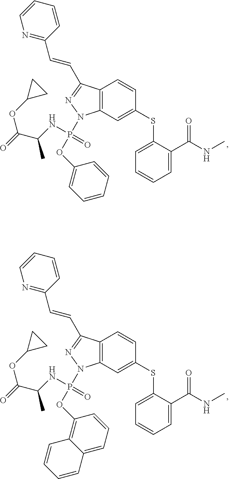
C12=C(C=C(SC3=CC=CC=C3C(NC)=O)C=C1)N(P(=O)(NC(C(=O)OC1CC1)C)OC1=C3C(=CC=C1)C=CC=C3)N=C2C=CC1=NC=CC=C1.C12=C(C=C(SC3=CC=CC=C3C(NC)=O)C=C1)N(P(=O)(NC(C(=O)OC1CC1)C)OC1=CC=CC=C1)N=C2C=CC1=NC=CC=C1
